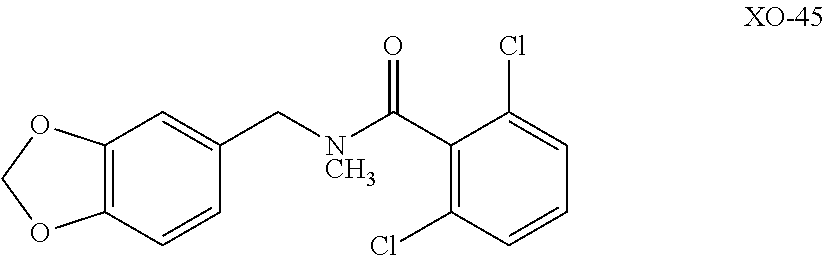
C12=C(C=CC(C[NCH3]C(C3=C(Cl)C=CC=C3Cl)=O)=C1)OCO2
